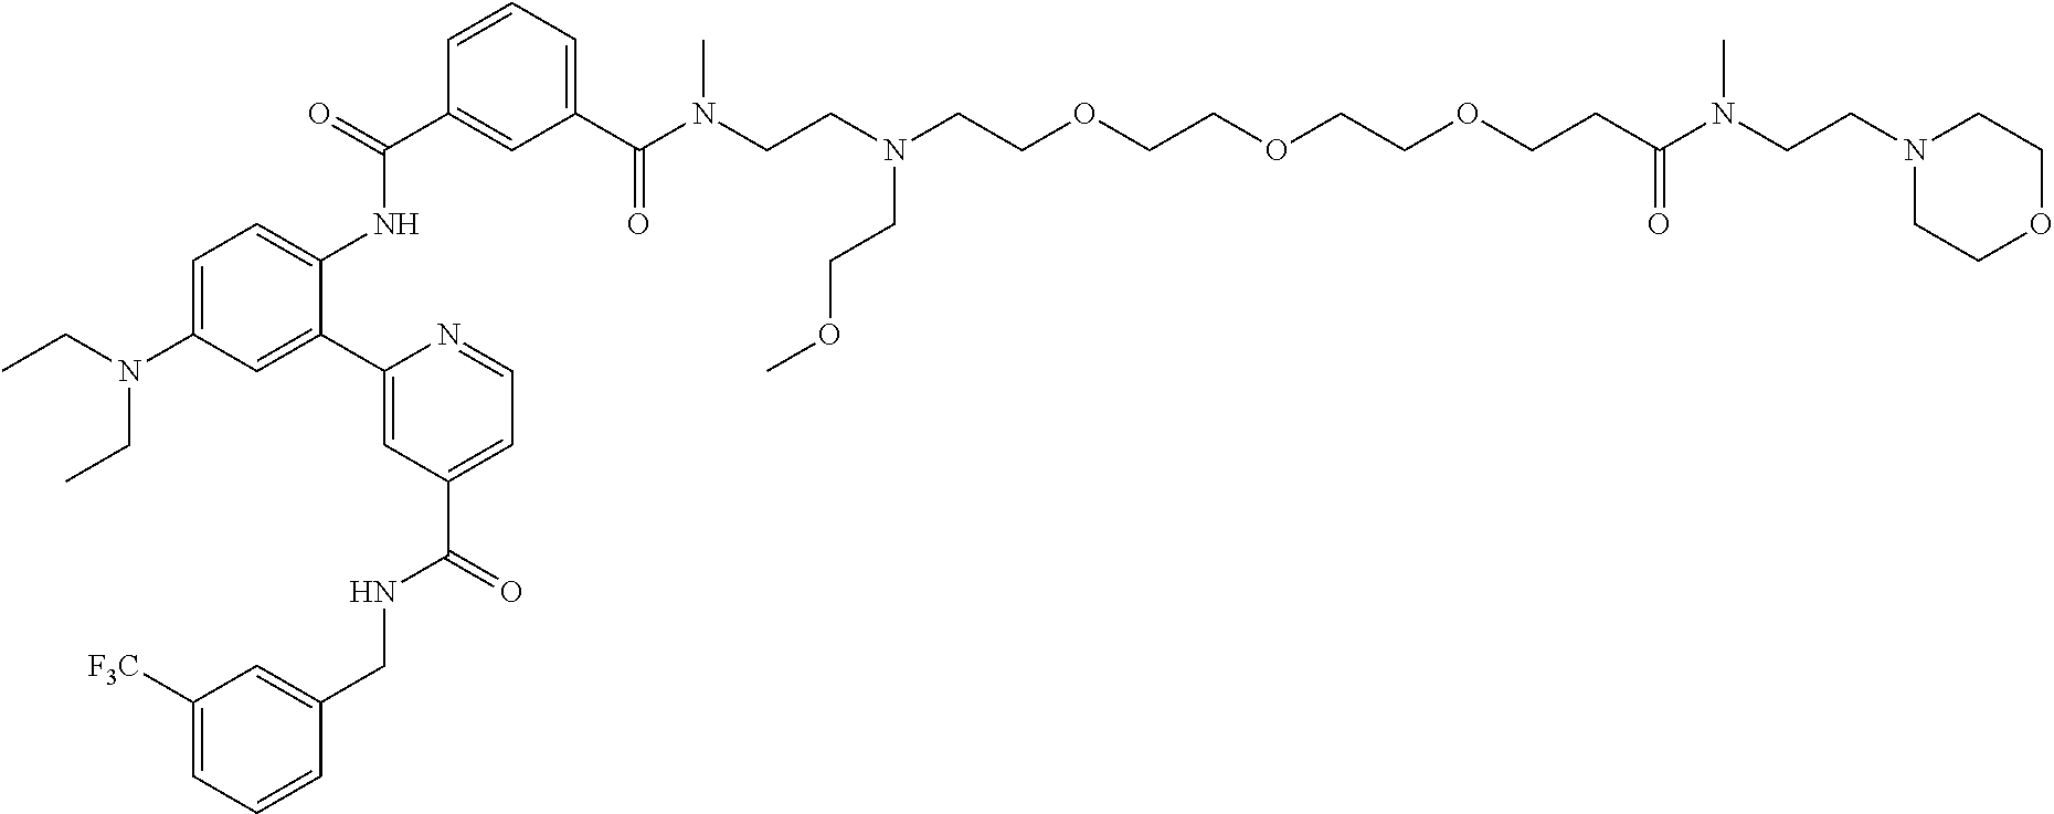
C1=C(N(CC)CC)C=C(C2=CC(C(=O)NCC3=CC([F3C])=CC=C3)=CC=N2)C(NC(C2=CC(C(N(CCN(CCOCCOCCOCCC(N(CCN3CCOCC3)C)=O)CCOC)C)=O)=CC=C2)=O)=C1
